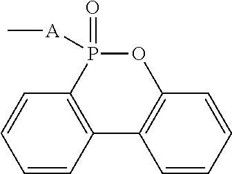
C1=CC2=C(C=C1)P(=O)([A]C)OC1=C2C=CC=C1
